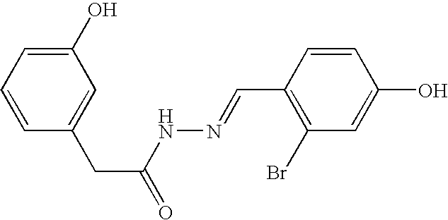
C1(O)=CC=CC(CC(=O)NN=CC2=C(Br)C=C(O)C=C2)=C1
